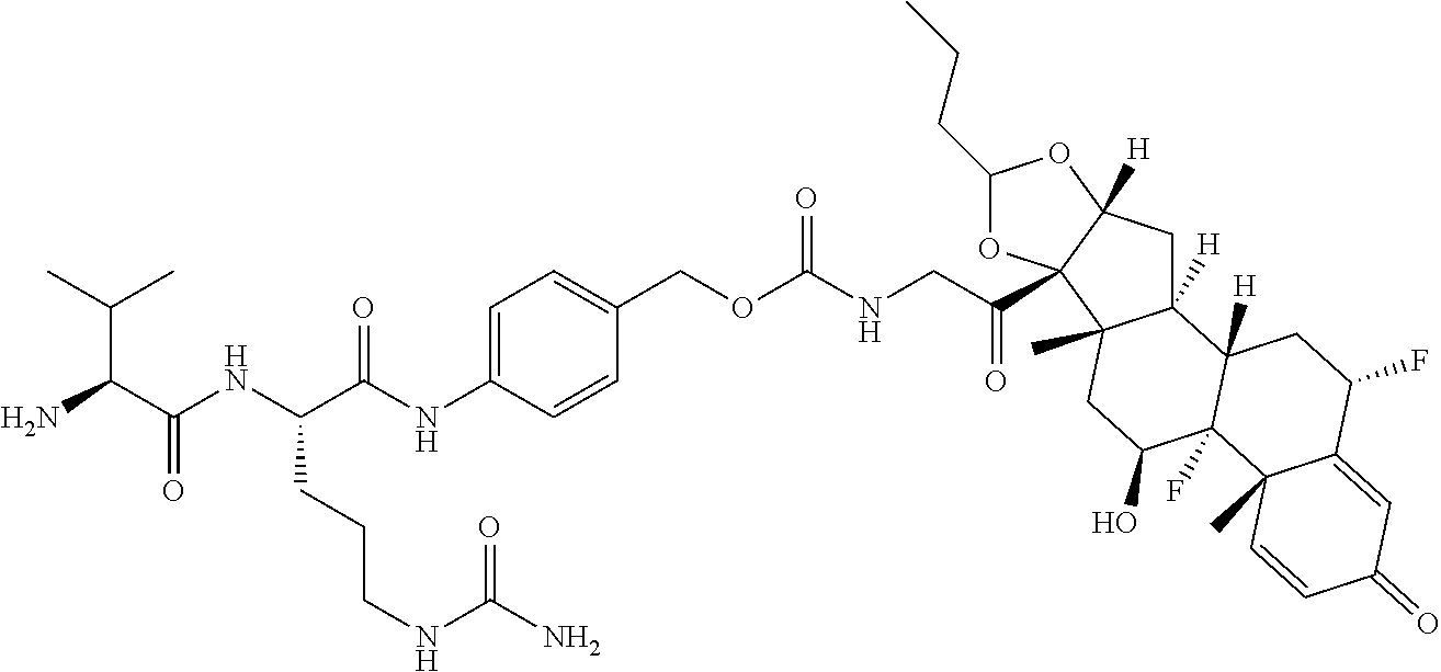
C(C(C(NC(CCCNC(N)=O)C(=O)NC1=CC=C(COC(NCC(=O)C23OC(CCC)OC2([H])CC2([H])C3(C)CC(O)C3(F)C2([H])CC(F)C2=CC(=O)C=CC32C)=O)C=C1)=O)N)(C)C
